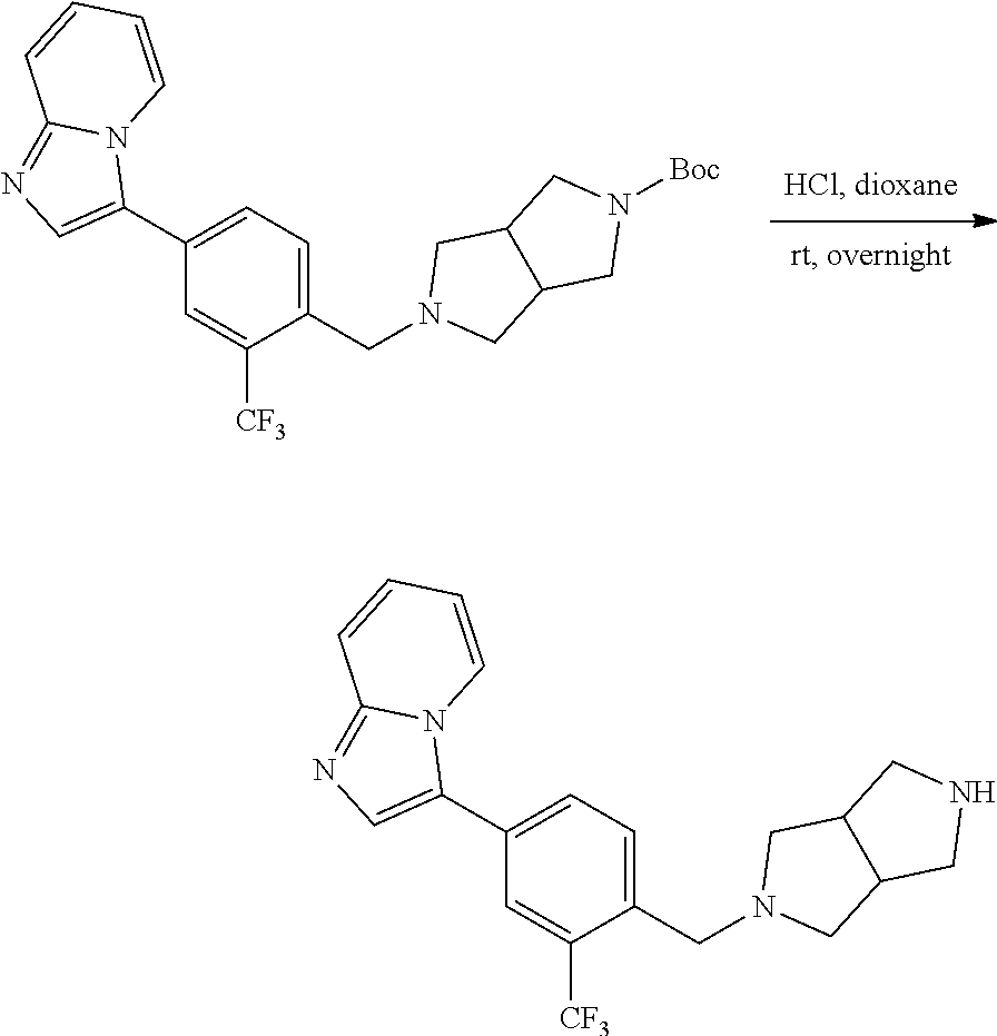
C1(C2=CC=C(CN3CC4CN([Boc])CC4C3)C([CF3])=C2)=CN=C2N1C=CC=C2.C1(C2=CC=C(CN3CC4CNCC4C3)C([CF3])=C2)=CN=C2N1C=CC=C2
